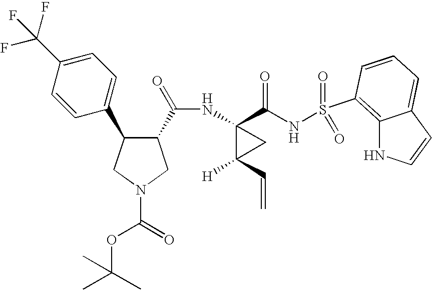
C(NC1(C(NS(=O)(=O)C2=C3NC=CC3=CC=C2)=O)C([H])(C=C)C1)(=O)C1C(C2=CC=C(C(F)(F)F)C=C2)CN(C(=O)OC(C)(C)C)C1
